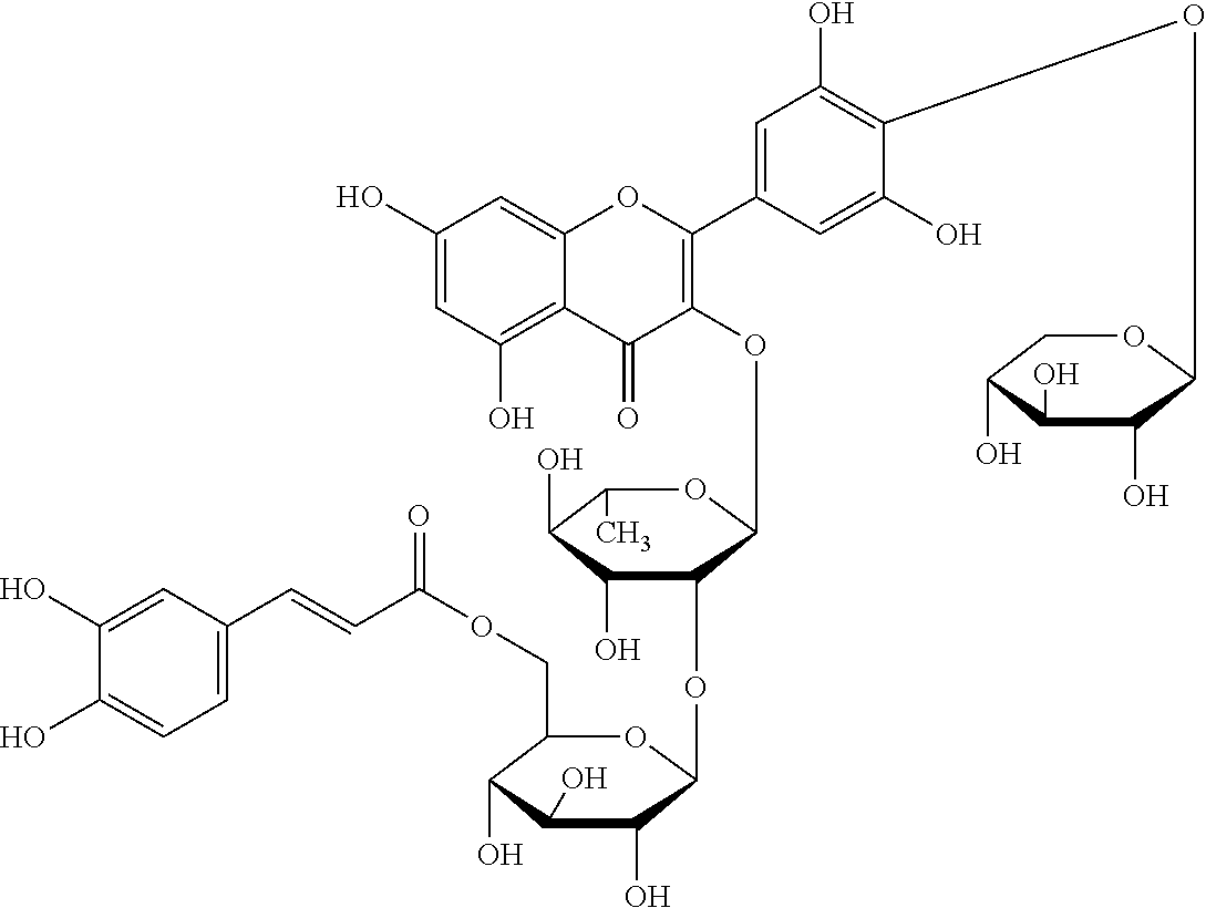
C1(O)=CC(O)=C2C(=C1)OC(C1=CC(O)=C(OC3C(O)C(O)C(O)CO3)C(O)=C1)=C(OC1C(OC3C(O)C(O)C(O)C(COC(C=CC4=CC=C(O)C(O)=C4)=O)O3)C(O)C(O)C(C)O1)C2=O
